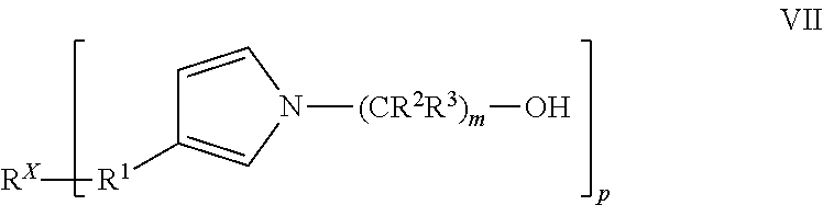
C1=CN([(CR2R3)m]O)C=C1[R1][RX]
